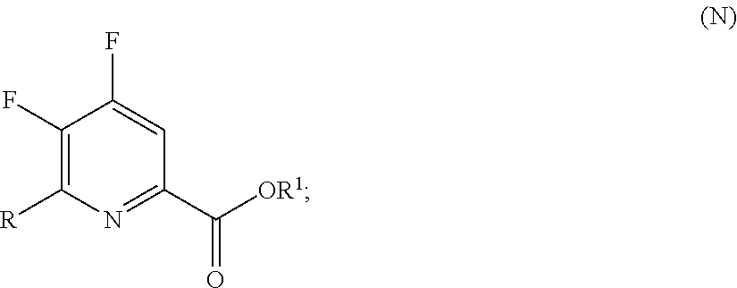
C1(F)=C([R])N=C(C([OR1])=O)C=C1F
